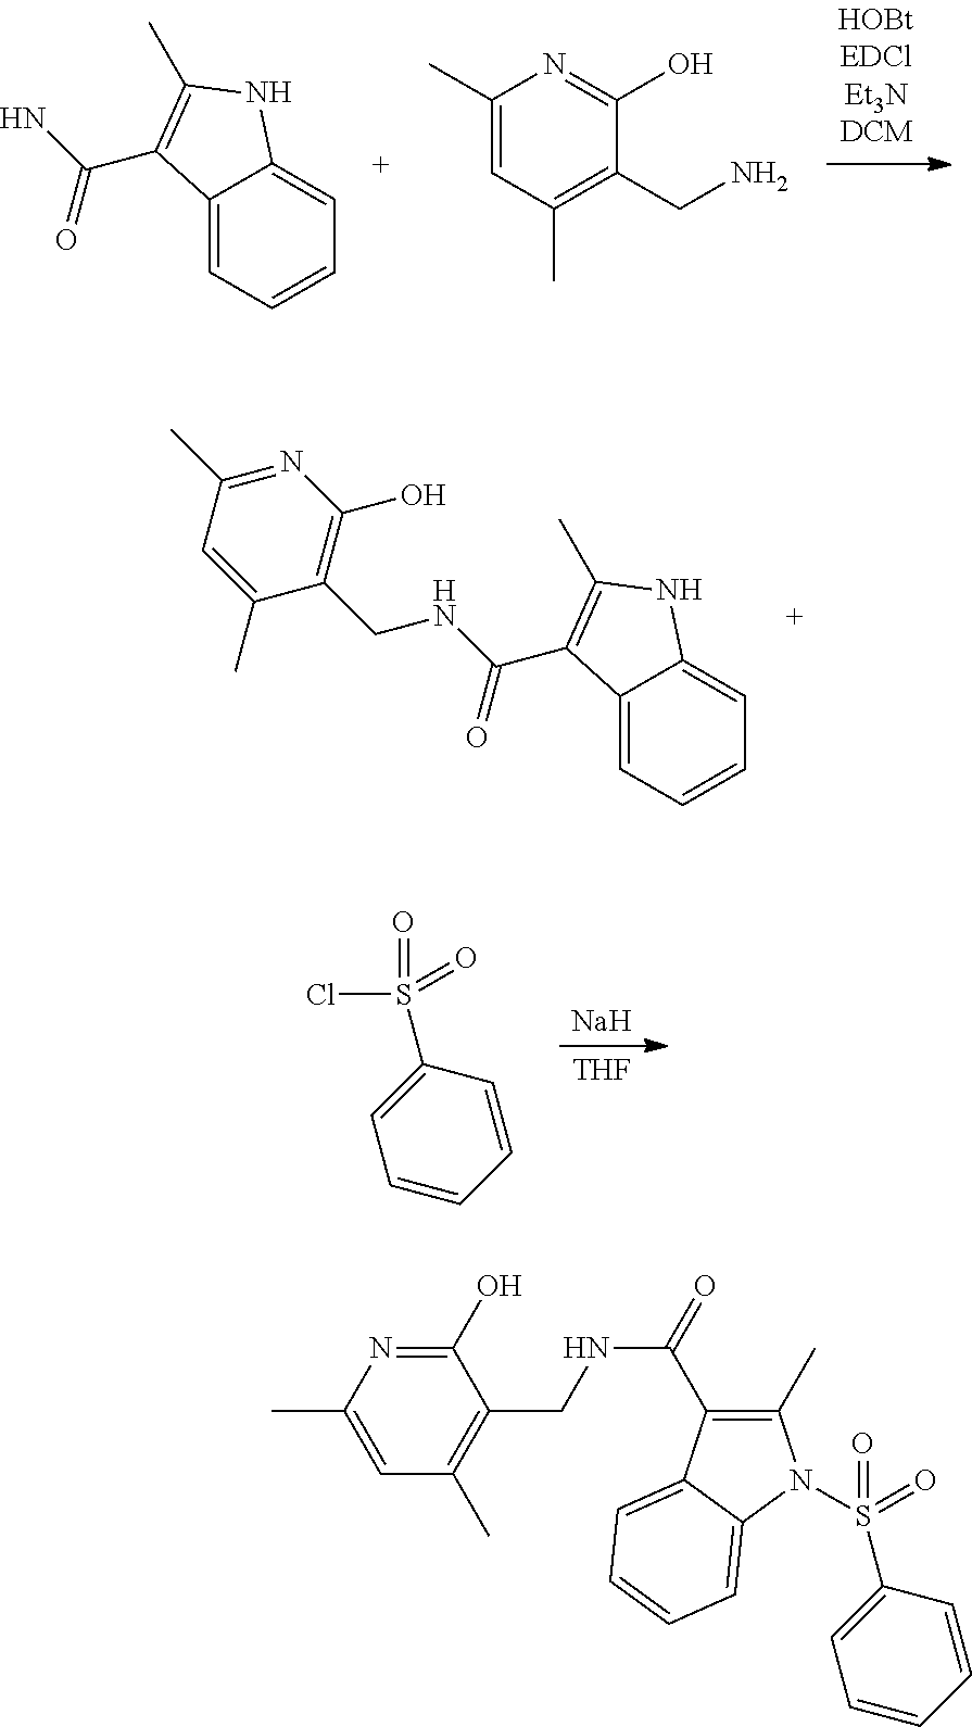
C12=CC=CC=C1NC(C)=C2C(NCC1=C(O)N=C(C)C=C1C)=O.C12=CC=CC=C1NC(C)=C2C(N)=O.C1(C)=CC(C)=C(CN)C(O)=N1.[Na].[THF].C1=CC=CC(S(Cl)(=O)=O)=C1.C1=CC=CC(S(=O)(=O)N2C(C)=C(C(NCC3=C(C)C=C(C)N=C3O)=O)C3=CC=CC=C32)=C1
